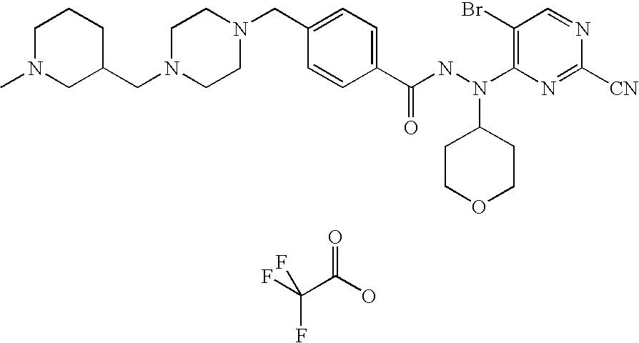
C1N(C)CC(CN2CCN(CC3=CC=C(C(NN(C4=C(Br)C=NC([CN])=N4)C4CCOCC4)=O)C=C3)CC2)CC1.FC(C(O)=O)(F)F
